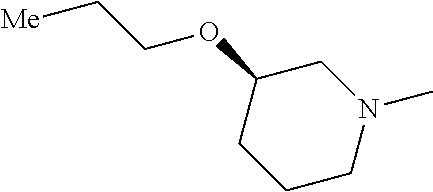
C1(OCC[Me])CCCN(C)C1
